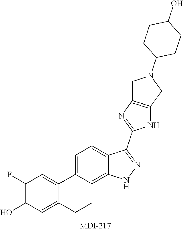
C1(F)=C(O)C=C(CC)C(C2=CC=C3C(=C2)NN=C3C2=NC3=C(N2)CN(C2CCC(O)CC2)C3)=C1
